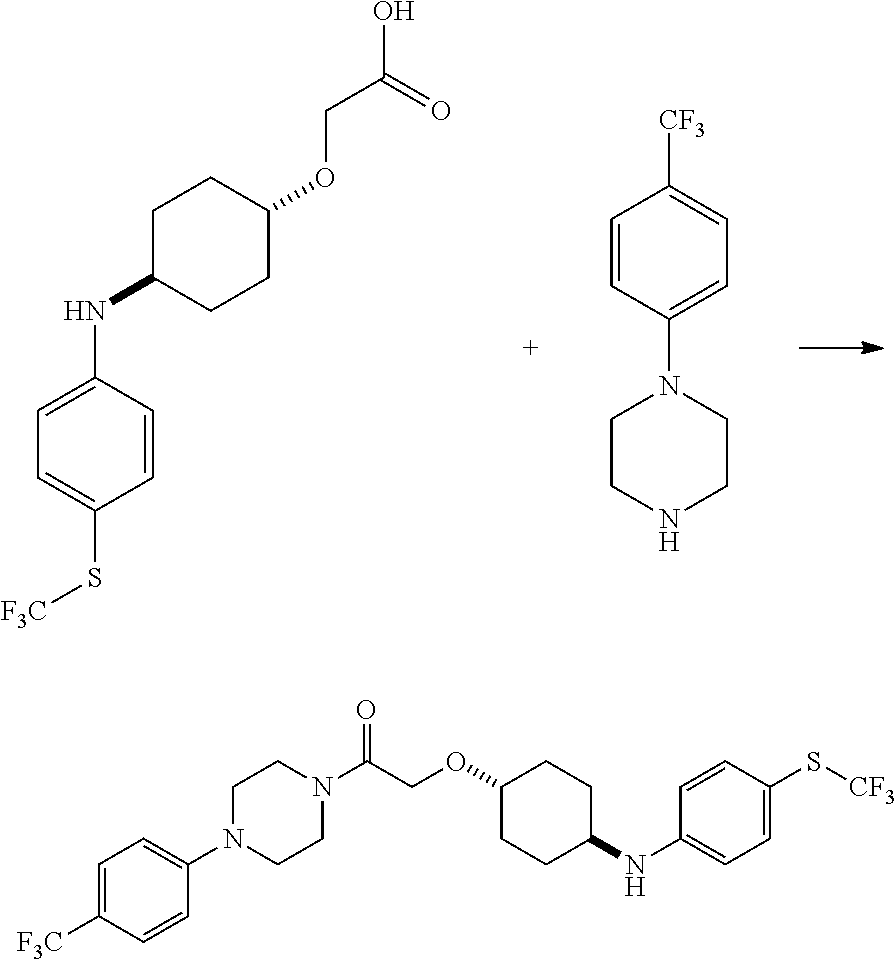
C1=CC(NC2CCC(OCC(O)=O)CC2)=CC=C1S[F3C].C1=CC(N2CCNCC2)=CC=C1[CF3].N1(C(COC2CCC(NC3=CC=C(S[CF3])C=C3)CC2)=O)CCN(C2=CC=C([F3C])C=C2)CC1
